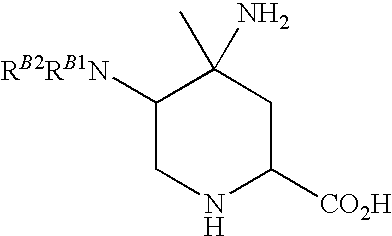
C1([RB2RB1N])CNC([CO2H])CC1(C)N
